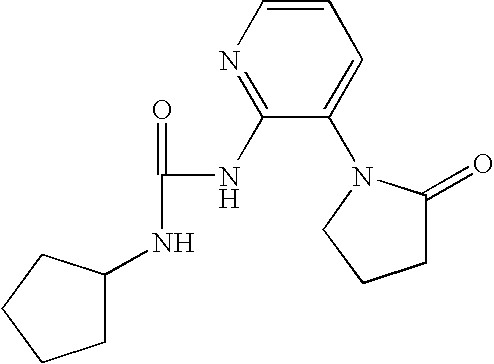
C1C(NC(=O)NC2=NC=CC=C2N2C(=O)CCC2)CCC1
